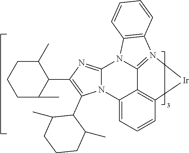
C12=C3C=CC=C1N1C(=NC(C4C(C)CCCC4C)=C1C1C(C)CCCC1C)N1C2=N([Ir]3)C2=C1C=CC=C2
